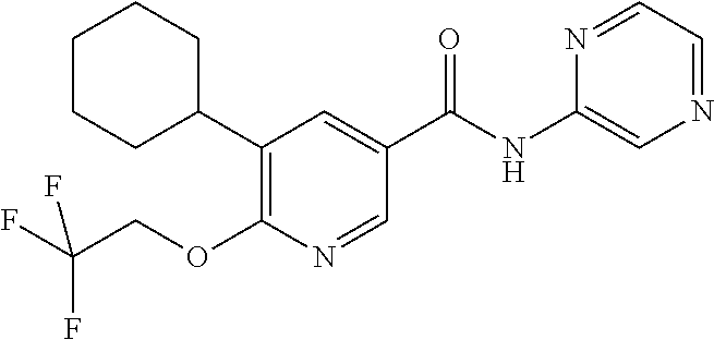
C1(C2=C(OCC(F)(F)F)N=CC(C(=O)NC3=CN=CC=N3)=C2)CCCCC1
